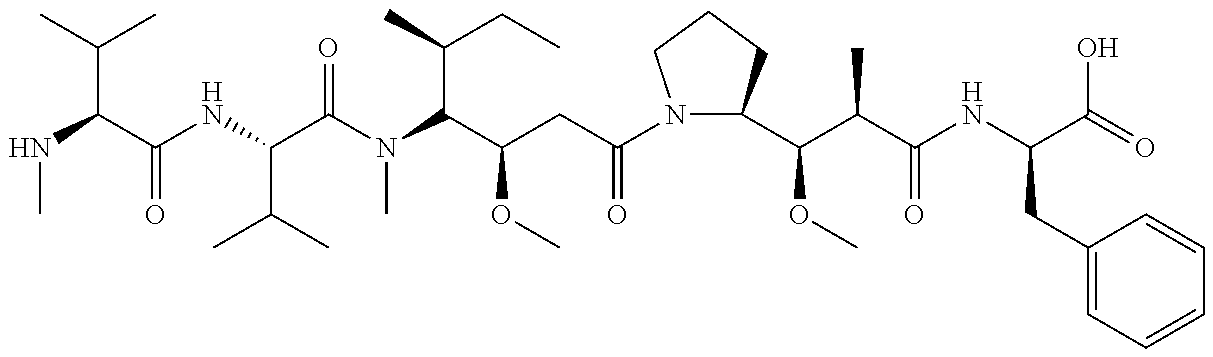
CNC(C(C)C)C(NC(C(N(C(C(CC(N1C(C(OC)C(C)C(=O)NC(CC2=CC=CC=C2)C(O)=O)CCC1)=O)OC)C(C)CC)C)=O)C(C)C)=O
